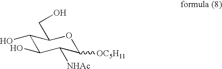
C1(O)C(O)C([NHAc])C([OC5H11])OC1CO
